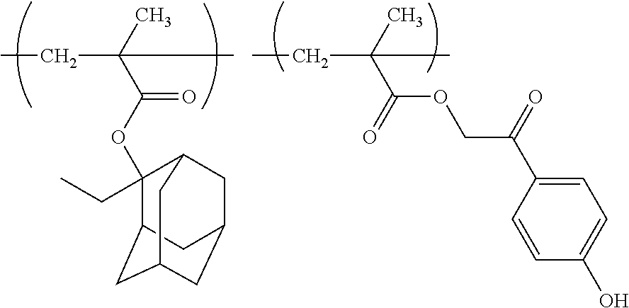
C(C(C)(C)C(OC1(CC)C2CC3CC(CC1C3)C2)=O)C.C(C(C)(C(OCC(=O)C1=CC=C(O)C=C1)=O)C)C
